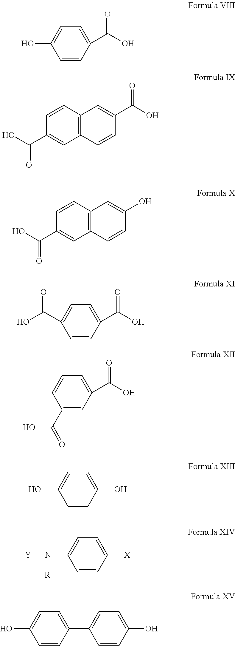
C1=CC(C(O)=O)=CC=C1O.C1(C(O)=O)=CC2=C(C=C1)C=C(C(O)=O)C=C2.C1(O)=CC2=C(C=C1)C=C(C(O)=O)C=C2.C1=CC(C(O)=O)=CC=C1C(O)=O.C1(C(=O)O)=CC(C(O)=O)=CC=C1.C1=CC(O)=CC=C1O.C1=CC([X])=CC=C1N([Y])[R].C1=CC(O)=CC=C1C1=CC=C(O)C=C1
